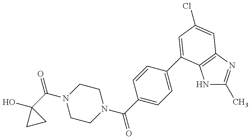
OC1(C(=O)N2CCN(C(=O)C3=CC=C(C4=CC(Cl)=CC5=C4NC(C)=N5)C=C3)CC2)CC1
